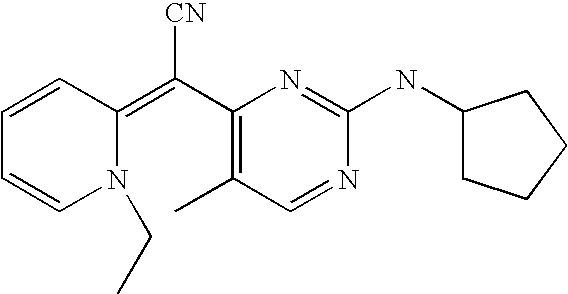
C1=CC(=C(C2=C(C)C=NC(NC3CCCC3)=N2)[CN])N(CC)C=C1
